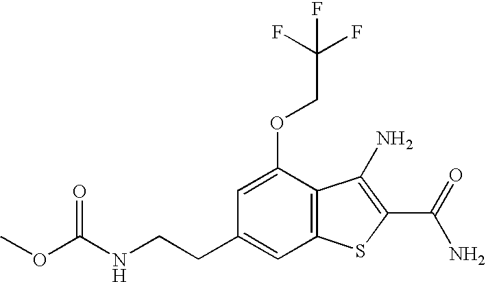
N(CCC1=CC2=C(C(OCC(F)(F)F)=C1)C(N)=C(C(=O)N)S2)C(OC)=O
